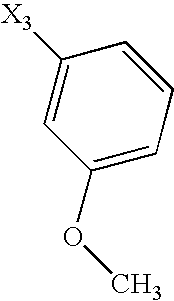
C1(OC)=CC=CC([X3])=C1
